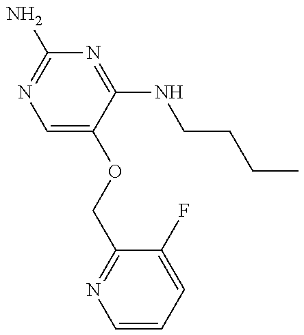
C1(COC2=CN=C(N)N=C2NCCCC)=NC=CC=C1F
